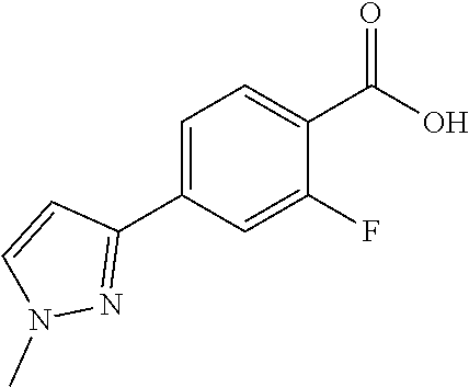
C1(C2=NN(C)C=C2)=CC=C(C(=O)O)C(F)=C1
